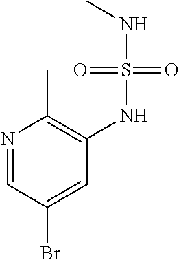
N1=CC(Br)=CC(NS(NC)(=O)=O)=C1C
